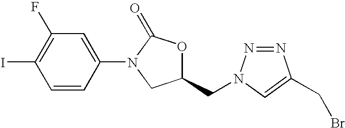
IC1=C(F)C=C(N2C(=O)OC(CN3N=NC(CBr)=C3)C2)C=C1
